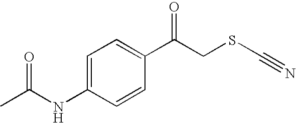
C1=C(NC(C)=O)C=CC(C(CSC#N)=O)=C1
